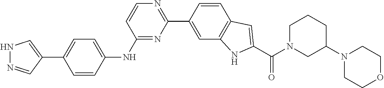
C1=CC(NC2=NC(C3=CC4=C(C=C3)C=C(C(N3CC(N5CCOCC5)CCC3)=O)N4)=NC=C2)=CC=C1C1=CNN=C1
